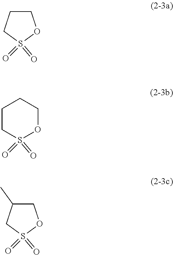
C1CCS(=O)(=O)O1.S1(=O)(=O)OCCCC1.C1C(C)CS(=O)(=O)O1
